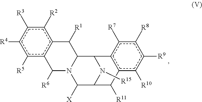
c1([R5])c2c(c([R2])c([R3])c1[R4])C([R1])C1N(C2[R6])C([X])C2N([R15])C1c1c([R7])c([R8])c([R9])c([R10])c1C2[R11]
